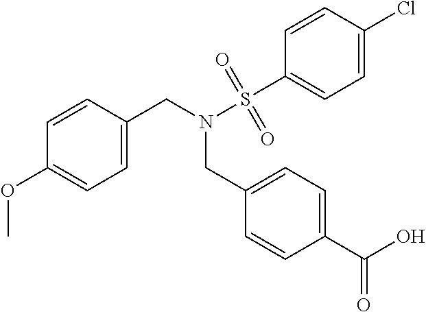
C1=C(CN(S(C2=CC=C(Cl)C=C2)(=O)=O)CC2=CC=C(C(O)=O)C=C2)C=CC(OC)=C1
